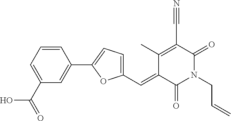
C1(C(=O)O)=CC=CC(C2=CC=C(C=C3C(=O)N(CC=C)C(=O)C(C#N)=C3C)O2)=C1
